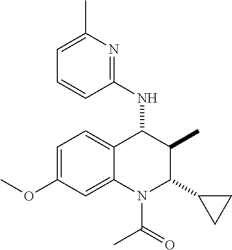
C1=C(OC)C=C2C(=C1)C(NC1=NC(C)=CC=C1)C(C)C(C1CC1)N2C(=O)C
